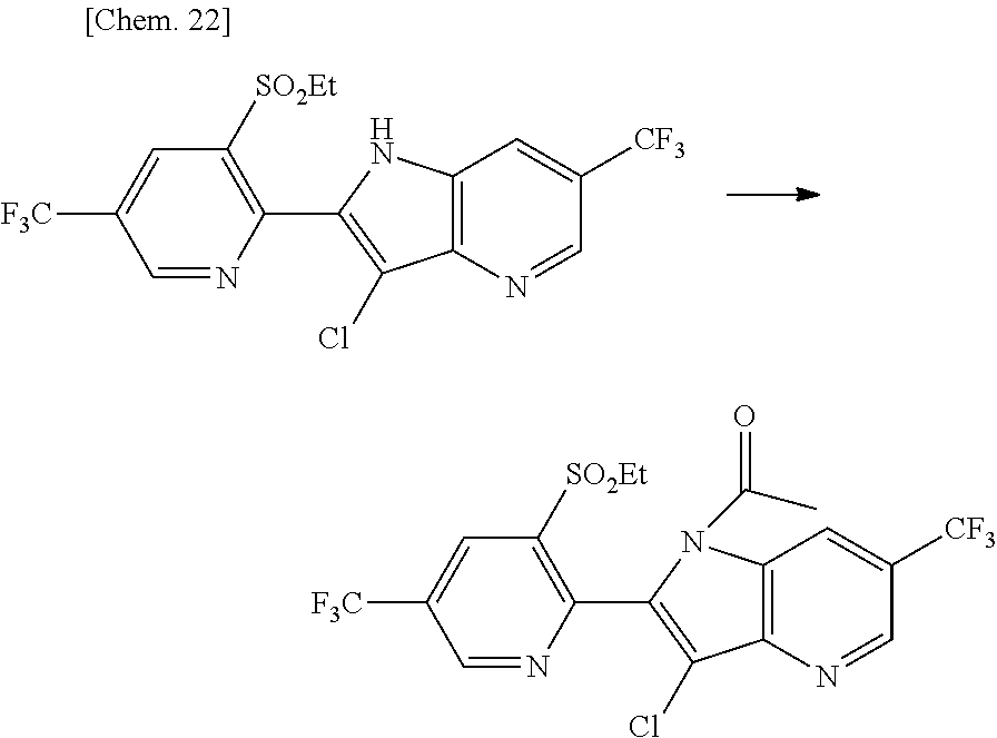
N1=CC([CF3])=CC2=C1C(Cl)=C(C1=C([SO2Et])C=C([F3C])C=N1)N2.N1=CC([CF3])=CC2=C1C(Cl)=C(C1=C([SO2Et])C=C([F3C])C=N1)N2C(C)=O
